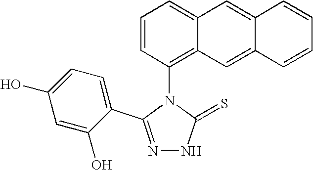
N1=C(C2=CC=C(O)C=C2O)N(C2=C3C(=CC=C2)C=C2C(=C3)C=CC=C2)C(=S)N1
